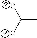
C(C)(O)O
